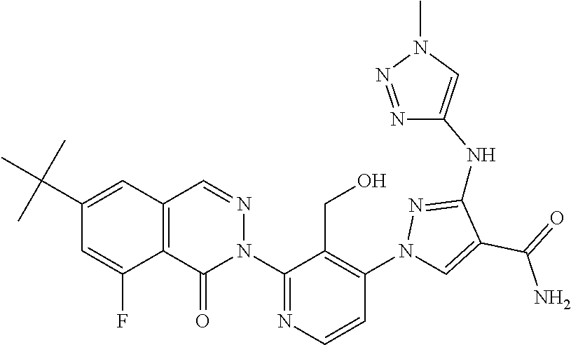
C12=C(C=NN(C3=NC=CC(N4C=C(C(=O)N)C(NC5=CN(C)N=N5)=N4)=C3CO)C1=O)C=C(C(C)(C)C)C=C2F
